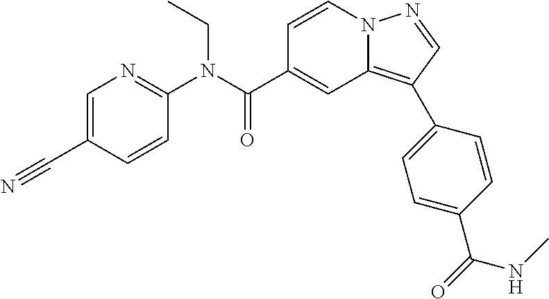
C1=CN2C(=C(C3=CC=C(C(=O)NC)C=C3)C=N2)C=C1C(N(C1=NC=C(C#N)C=C1)CC)=O
